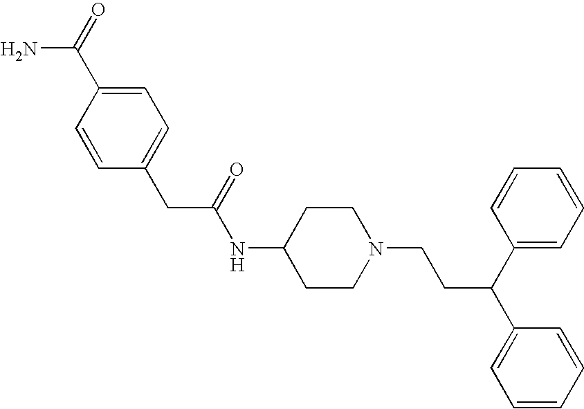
C1(CC(NC2CCN(CCC(C3=CC=CC=C3)C3=CC=CC=C3)CC2)=O)=CC=C(C(=O)N)C=C1
